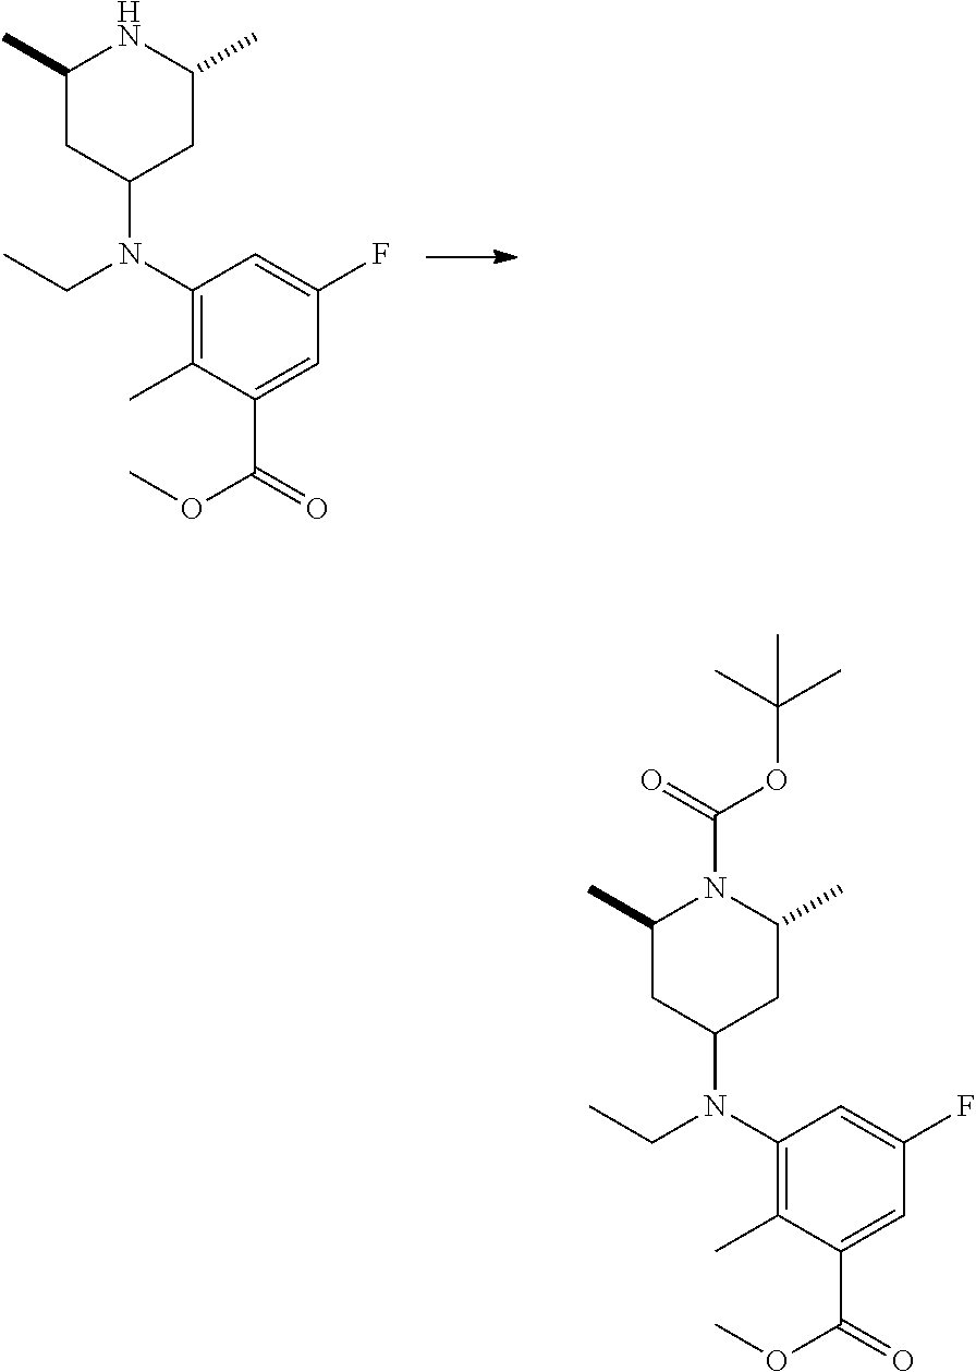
C1(N(CC)C2CC(C)N(C(OC(C)(C)C)=O)C(C)C2)=C(C)C(C(=O)OC)=CC(F)=C1.C1(N(CC)C2CC(C)NC(C)C2)=C(C)C(C(=O)OC)=CC(F)=C1
